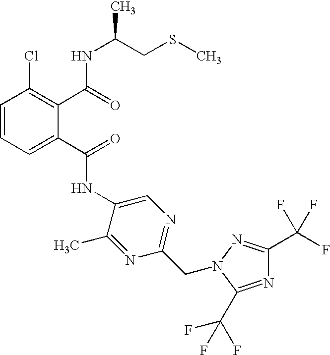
C1=CC=C(C(=O)NC2=CN=C(CN3N=C(C(F)(F)F)N=C3C(F)(F)F)N=C2C)C(C(=O)NC(CSC)C)=C1Cl
